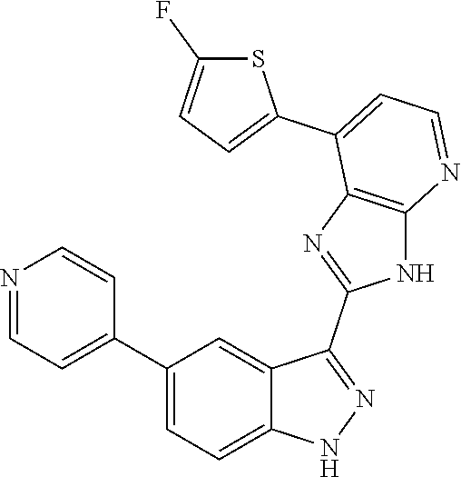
C1(C2=CC=C3C(=C2)C(C2=NC4=C(N2)N=CC=C4C2=CC=C(F)S2)=NN3)=CC=NC=C1
